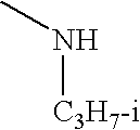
[C3H7-i]NC
